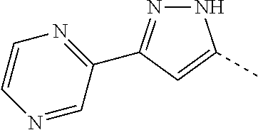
N1=C(C2=NC=CN=C2)C=C(C)N1
